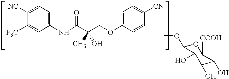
C1([NC])=CC=C(NC(C(COC2=CC=C([CN])C=C2)(O)C)=O)C=C1[F3C].O1C(OC)C(O)C(O)C(O)C1[COOH]
